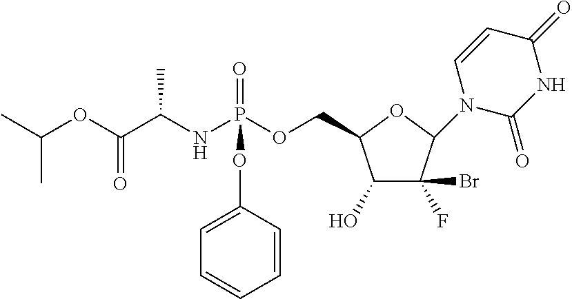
CC(OC(C(NP(OCC1C(O)C(Br)(F)C(N2C(=O)NC(=O)C=C2)O1)(=O)OC1=CC=CC=C1)C)=O)C
